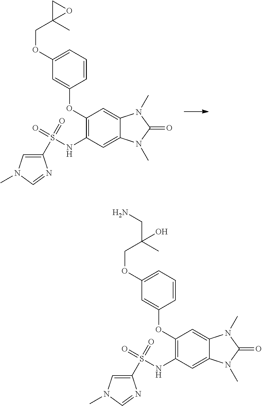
C1(OCC2(C)CO2)=CC=CC(OC2=C(NS(=O)(=O)C3=CN(C)C=N3)C=C3C(=C2)N(C)C(=O)N3C)=C1.C1(OCC(C)(CN)O)=CC=CC(OC2=C(NS(=O)(=O)C3=CN(C)C=N3)C=C3C(=C2)N(C)C(=O)N3C)=C1
